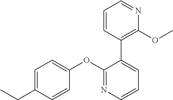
C1=C(CC)C=CC(OC2=NC=CC=C2C2=C(OC)N=CC=C2)=C1
